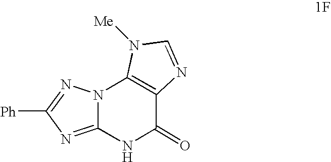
N12C(=NC([Ph])=N1)NC(=O)C1=C2N([Me])C=N1
